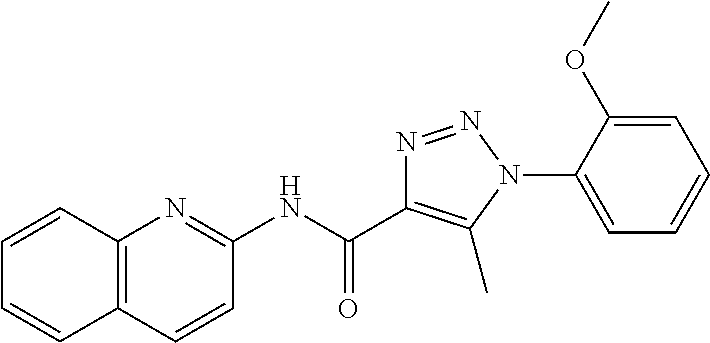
N(C(=O)C1=C(C)N(C2=CC=CC=C2OC)N=N1)C1=NC2=C(C=C1)C=CC=C2
